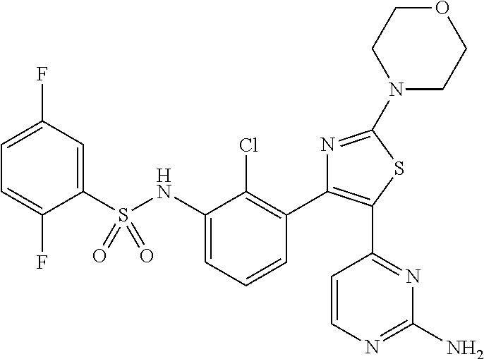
C1=C(F)C=C(S(NC2=CC=CC(C3=C(C4=NC(N)=NC=C4)SC(N4CCOCC4)=N3)=C2Cl)(=O)=O)C(F)=C1
